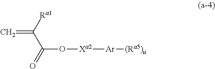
C=C([Ra1])C(=O)O[Xa2][Ar][(Ra5)u]
